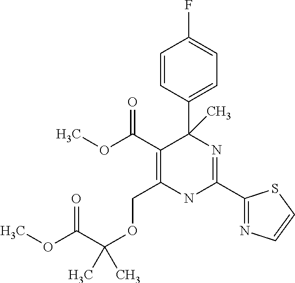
COC(C(OCC1=C(C(OC)=O)C(C2=CC=C(F)C=C2)(C)N=C(C2=NC=CS2)N1)(C)C)=O
